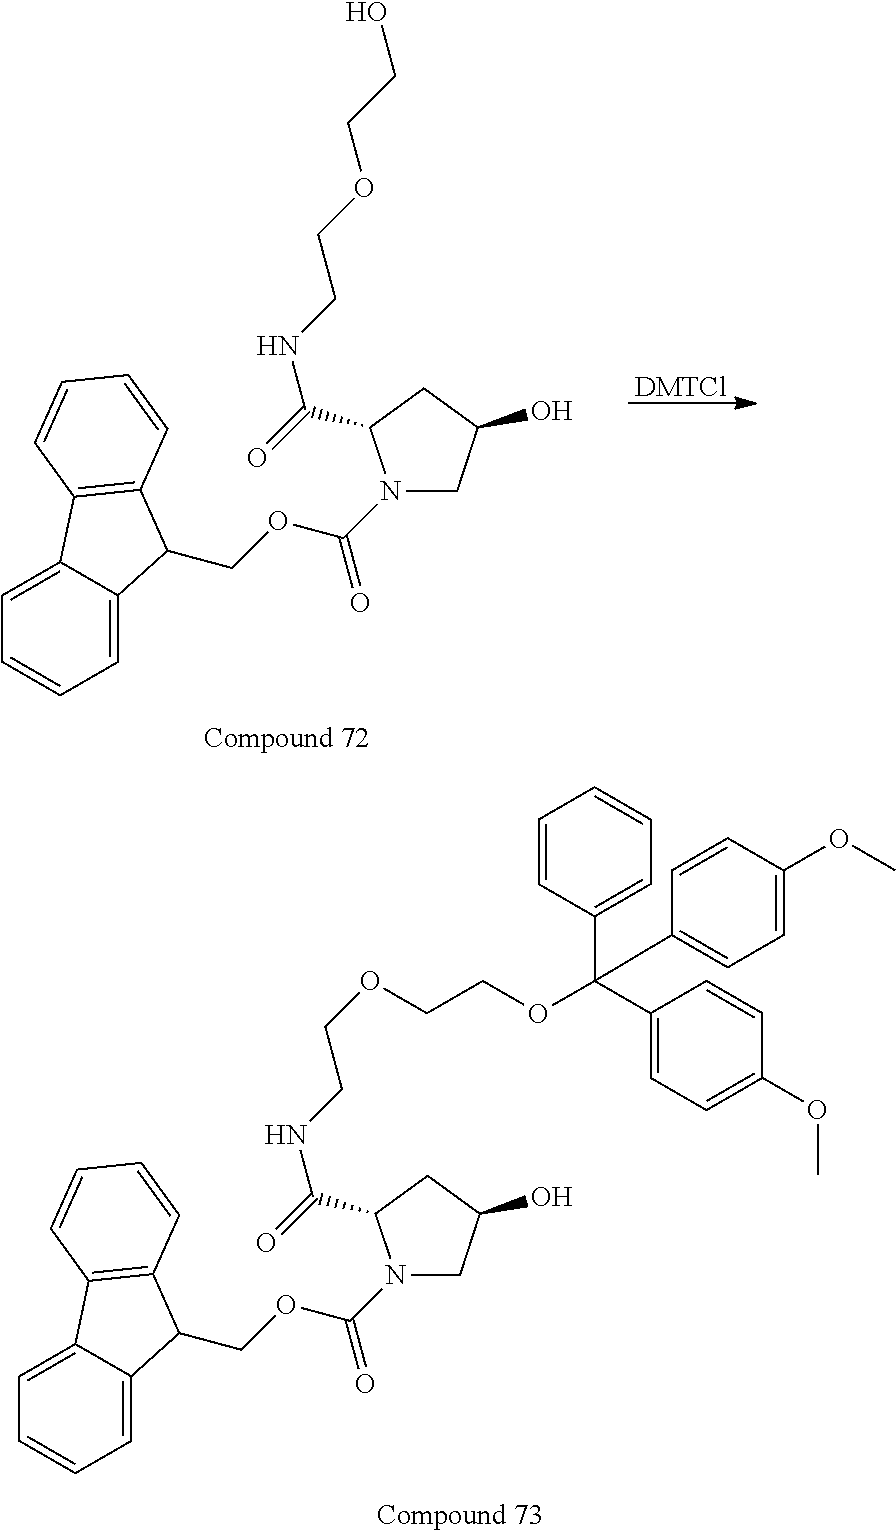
C1=C2C(=CC=C1)C1=C(C2COC(N2CC(O)CC2C(=O)NCCOCCOC(C2=CC=C(OC)C=C2)(C2=CC=CC=C2)C2=CC=C(OC)C=C2)=O)C=CC=C1.C1=C2C(=CC=C1)C1=C(C2COC(N2CC(O)CC2C(=O)NCCOCCO)=O)C=CC=C1.[DMTCl]
